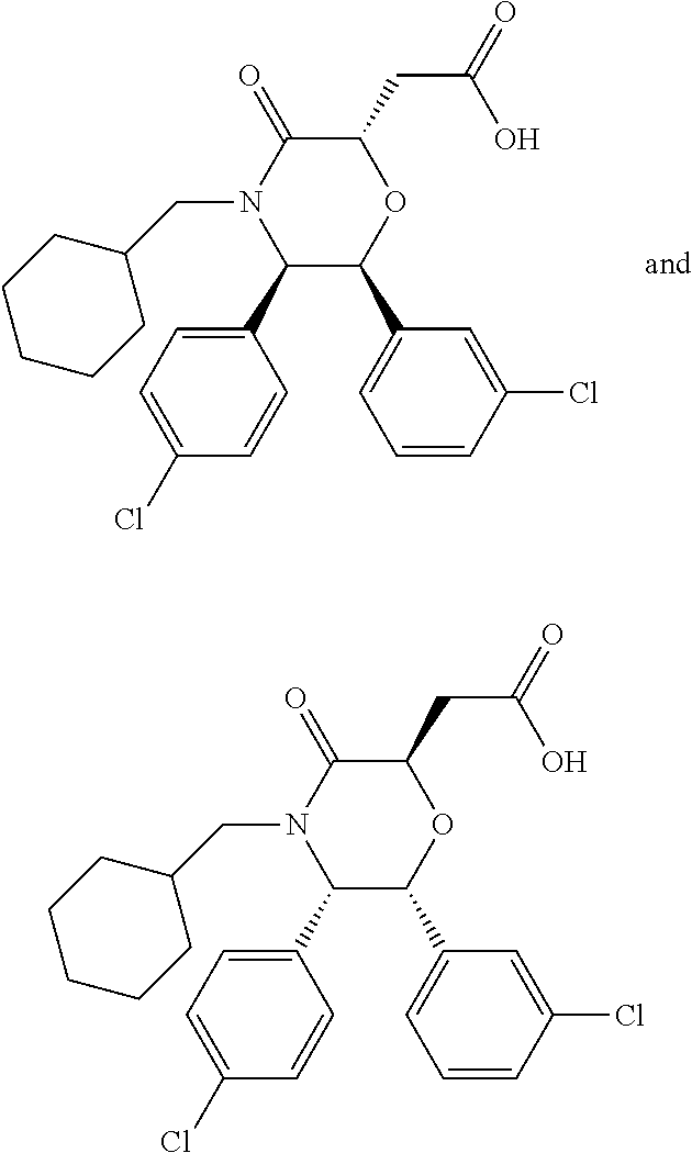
C1(C2=CC=C(Cl)C=C2)C(C2=CC=CC(Cl)=C2)OC(CC(=O)O)C(=O)N1CC1CCCCC1.C1(C2=CC=C(Cl)C=C2)C(C2=CC=CC(Cl)=C2)OC(CC(=O)O)C(=O)N1CC1CCCCC1
